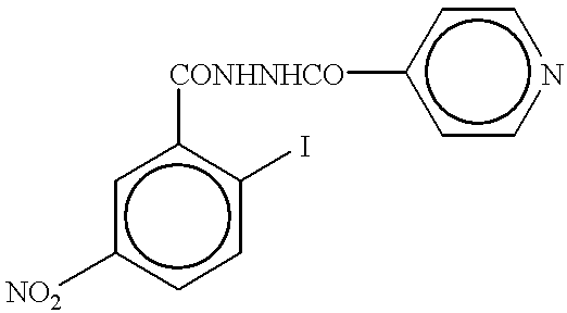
c1c([NO2])ccc(I)c1[CONHNHCO]c1ccncc1
